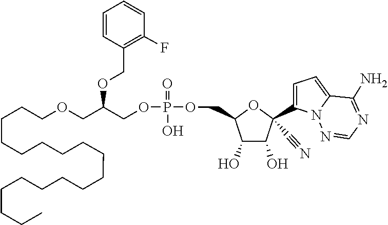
N1=CN=C(N)C2=CC=C(C3(C#N)C(O)C(O)C(COP(OCC(OCC4=C(F)C=CC=C4)COCCCCCCCCCCCCCCCCCC)(=O)O)O3)N12
